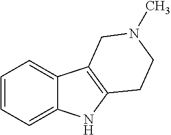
C1=CC=C2C(=C1)C1=C(N2)CCN(C)C1
